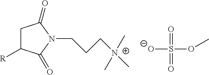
C1C([R])C(=O)N(CCC[N+](C)(C)C)C1=O.[O-]S(OC)(=O)=O
